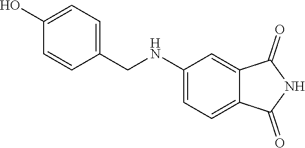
C1(NCC2=CC=C(O)C=C2)=CC=C2C(=C1)C(=O)NC2=O
